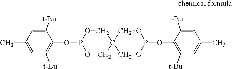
C1([t-Bu])=C(OP2OCC3(CO2)COP(OC2=C([t-Bu])C=C(C)C=C2[t-Bu])OC3)C([t-Bu])=CC(C)=C1
